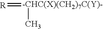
[R]=[-CHC(X)(CH2)7C(Y)-]C
